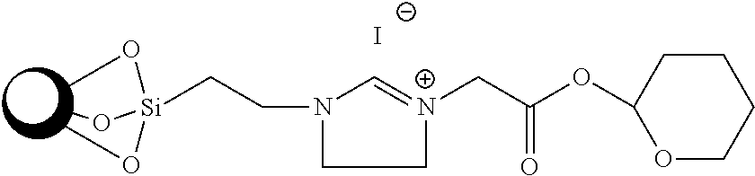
[I-].C1=[N+](CC(OC2OCCCC2)=O)CCN1CC[Si](OC)(OC)OC
